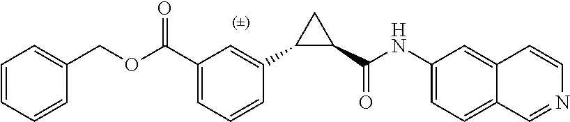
C1=C(C(OCC2=CC=CC=C2)=O)C=C(C2C(C(NC3=CC=C4C(=C3)C=CN=C4)=O)C2)C=C1
